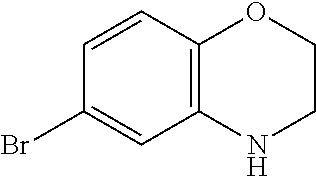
C1=CC2=C(C=C1Br)NCCO2
